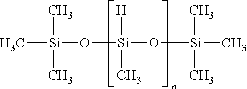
C[Si](O[Si](O[Si](C)(C)C)([H])C)(C)C
